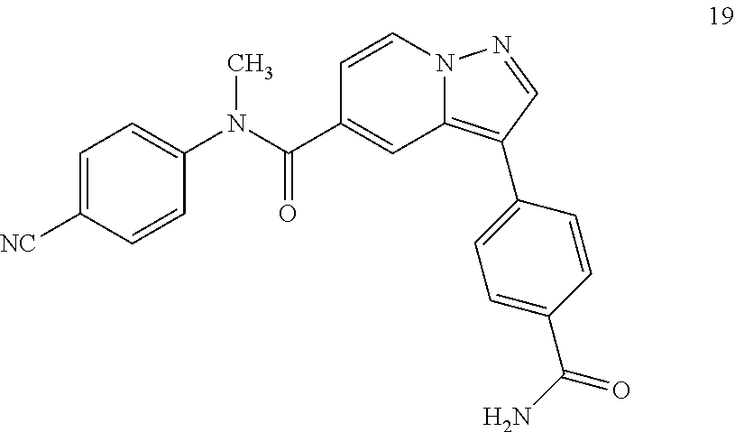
C1=CN2C(=C(C3=CC=C(C(N)=O)C=C3)C=N2)C=C1C(N(C1=CC=C([NC])C=C1)C)=O
